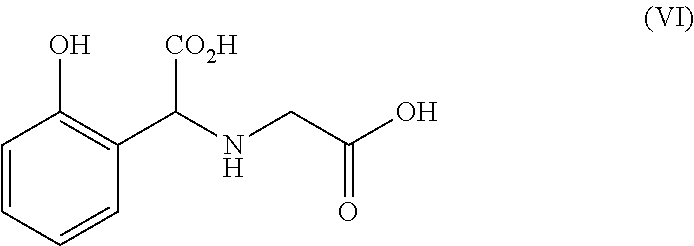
C1=CC=CC(C(NCC(O)=O)[CO2H])=C1O
